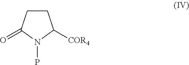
C1CC(=O)N(P)C1[COR4]
